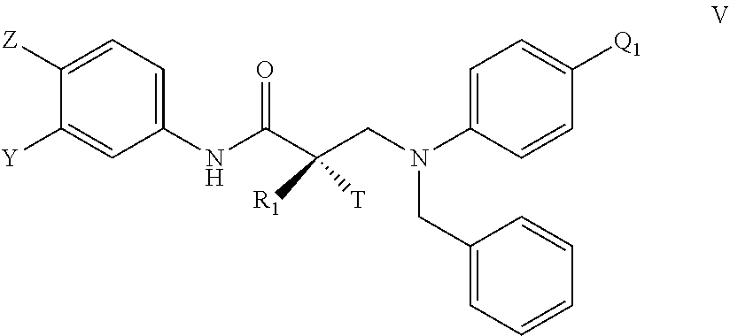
C1([Y])=CC(NC(C(CN(C2=CC=C([Q1])C=C2)CC2=CC=CC=C2)([R1])[T])=O)=CC=C1[Z]
